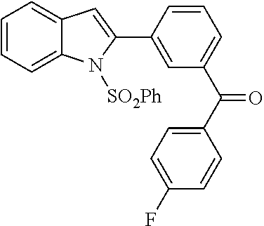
C1(C2=CC(C(=O)C3=CC=C(F)C=C3)=CC=C2)=CC2=CC=CC=C2N1[SO2Ph]
